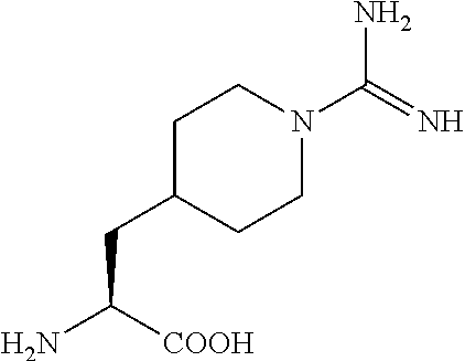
C1C(CC([COOH])N)CCN(C(N)=N)C1
